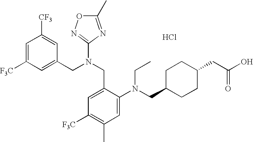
C1=C([F3C])C=C(CN(CC2=CC([F3C])=C(C)C=C2N(CC2CCC(CC(O)=O)CC2)CC)C2=NOC(C)=N2)C=C1[CF3].Cl
